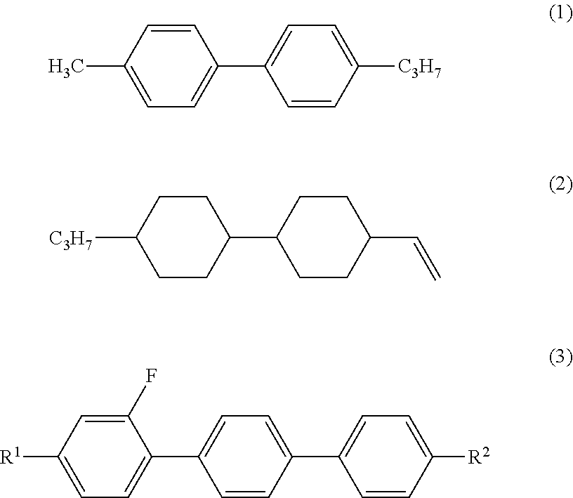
CC1=CC=C(C2=CC=C([C3H7])C=C2)C=C1.C1(C2CCC(C=C)CC2)CCC([C3H7])CC1.[R1]C1=CC=C(C2=CC=C(C3=CC=C([R2])C=C3)C=C2)C(F)=C1
